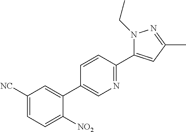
C1([NC])=CC=C([NO2])C(C2=CN=C(C3=CC(C)=NN3CC)C=C2)=C1
